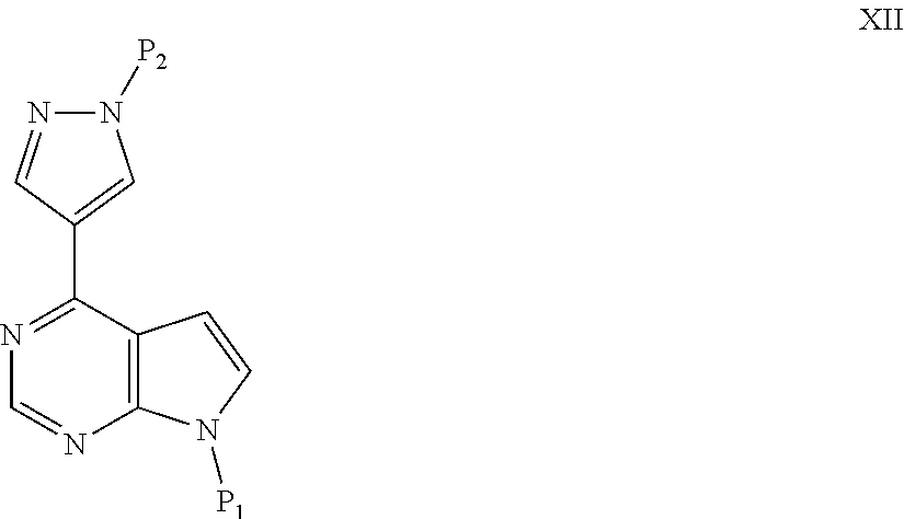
C12=C(C(C3=CN([P2])N=C3)=NC=N1)C=CN2[P1]
